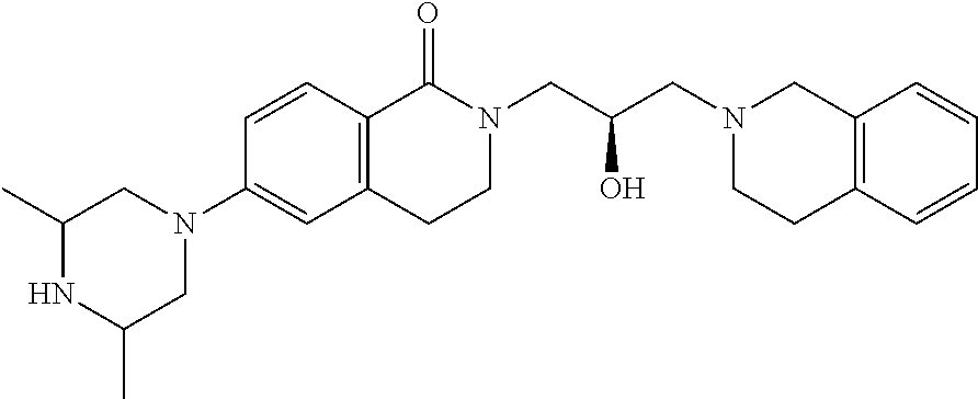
C1=CC2=C(C=C1N1CC(C)NC(C)C1)CCN(CC(O)CN1CCC3=C(C1)C=CC=C3)C2=O
